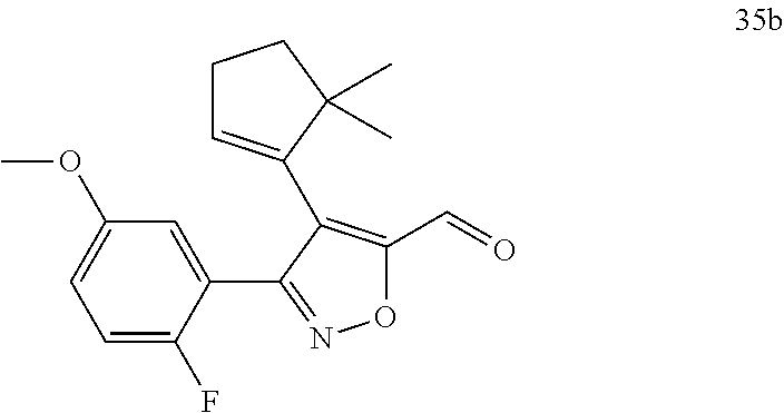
C1=C(F)C(C2=NOC(C=O)=C2C2=CCCC2(C)C)=CC(OC)=C1
